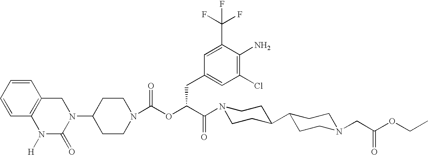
C1(N2CC3=C(N([H])C2=O)C=CC=C3)CCN(C(OC(C(=O)N2CCC(C3CCN(CC(OCC)=O)CC3)CC2)CC2=CC(Cl)=C(N)C(C(F)(F)F)=C2)=O)CC1
